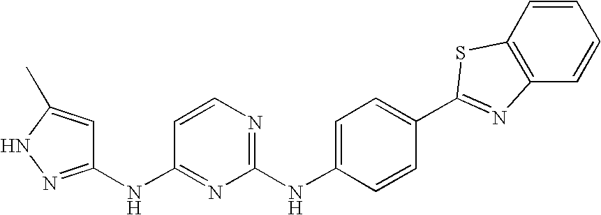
C1(NC2=NC=CC(NC3=NNC(C)=C3)=N2)=CC=C(C2=NC3=C(S2)C=CC=C3)C=C1
